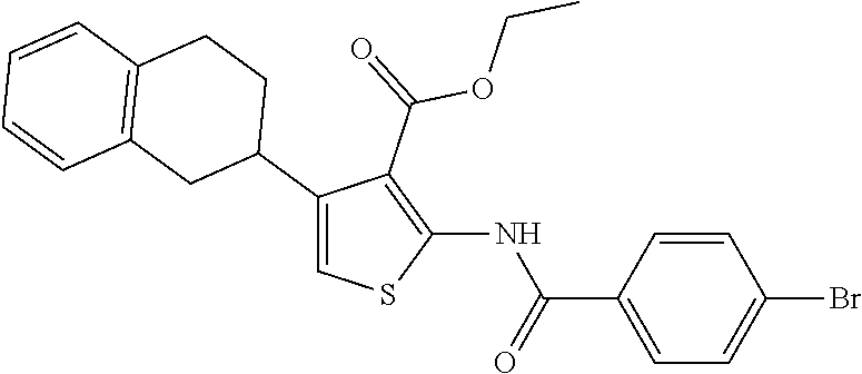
C1(C2CCC3=C(C2)C=CC=C3)=CSC(NC(C2=CC=C(Br)C=C2)=O)=C1C(=O)OCC
